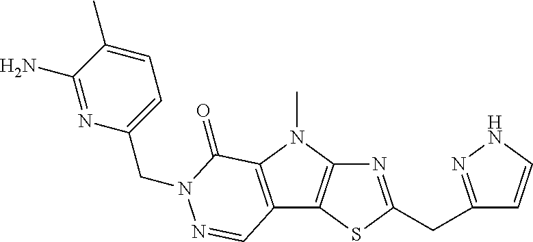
N1=C(CC2=NNC=C2)SC2=C1N(C)C1=C2C=NN(CC2=CC=C(C)C(N)=N2)C1=O
